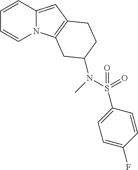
N12C(=CC3=C1CC(N(S(=O)(=O)C1=CC=C(F)C=C1)C)CC3)C=CC=C2
